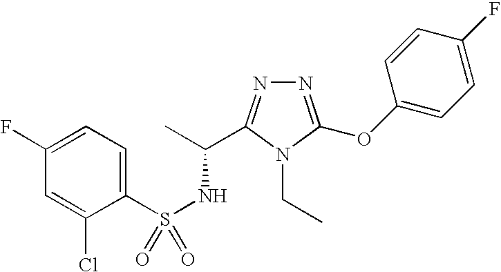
S(NC(C)C1=NN=C(OC2=CC=C(F)C=C2)N1CC)(=O)(C1=CC=C(F)C=C1Cl)=O
